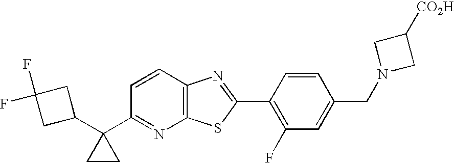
C1(C2(C3=NC4=C(C=C3)N=C(C3=C(F)C=C(CN5CC([CO2H])C5)C=C3)S4)CC2)CC(F)(F)C1
